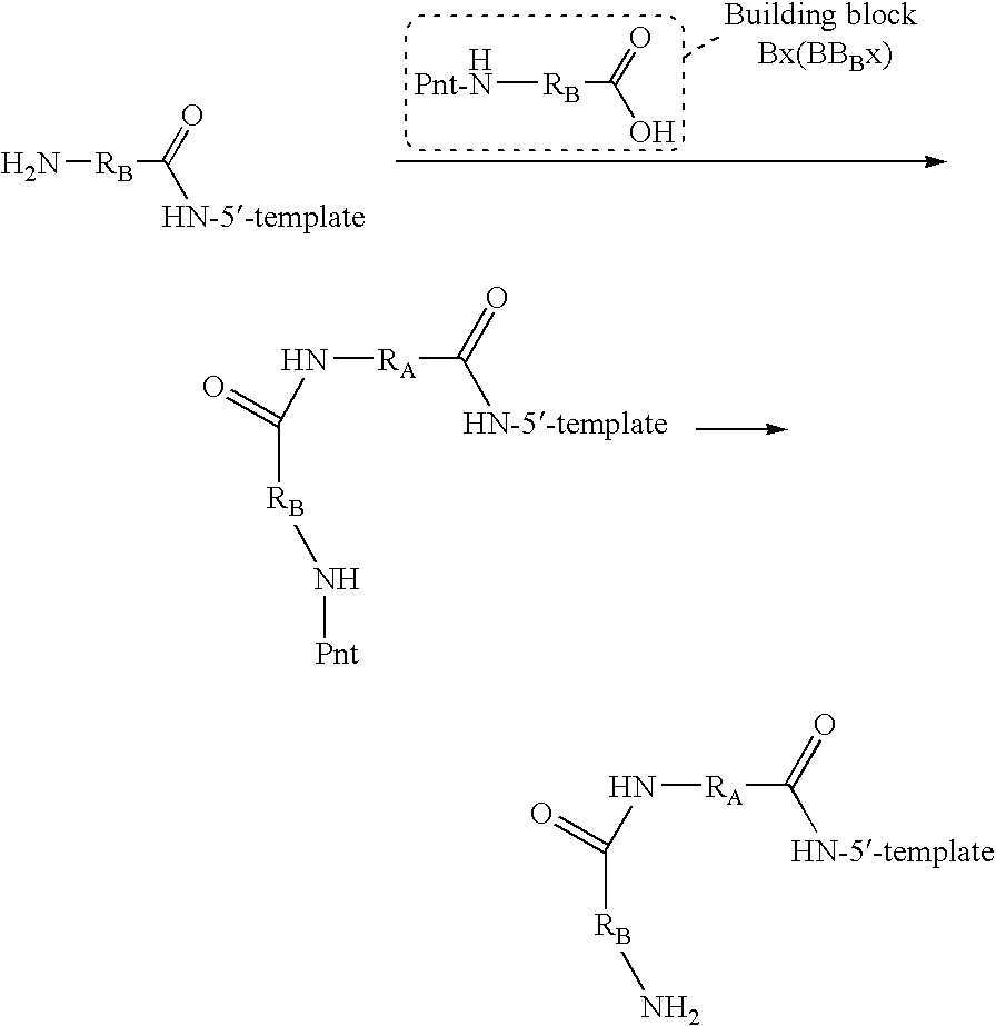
N([RA]C([HN-5-template])=O)C([RB]N[Pnt])=O.N[RB]C([HN-5-template])=O.[HPnt-N][RB]C(O)=O.N([RA]C([HN-5-template])=O)C([RB]N)=O
